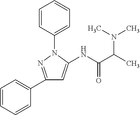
C1=CC(N2N=C(C3=CC=CC=C3)C=C2NC(=O)C(N(C)C)C)=CC=C1
